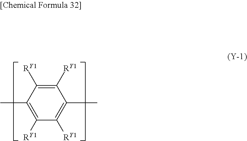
C1([RY1])=C(C)C([RY1])=C([RY1])C(C)=C1[RY1]
